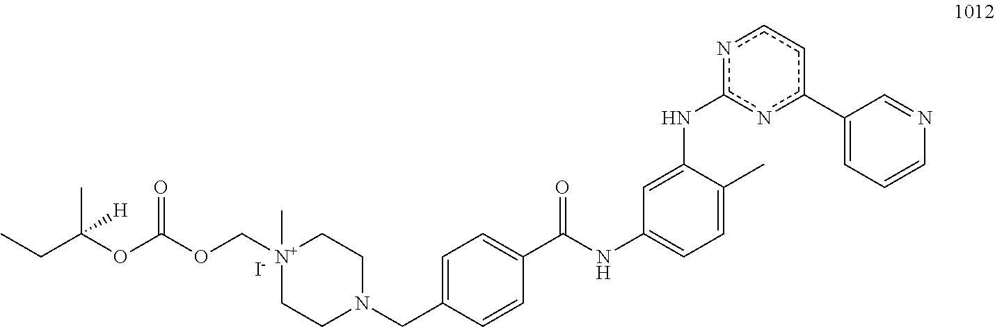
C1=C(CN2CC[N+](C)(COC(OC(CC)(C)[H])=O)CC2)C=CC(C(=O)NC2=CC=C(C)C(Nc3nc(C4=CC=CN=C4)ccn3)=C2)=C1.[I-]
